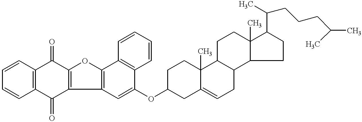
C1=CC2=C(C=C1)C(=O)C1=C(C2=O)OC2=C1C=C(OC1CCC3(C)C(=CCC4C3CCC3(C)C4CCC3C(CCCC(C)C)C)C1)C1=C2C=CC=C1
